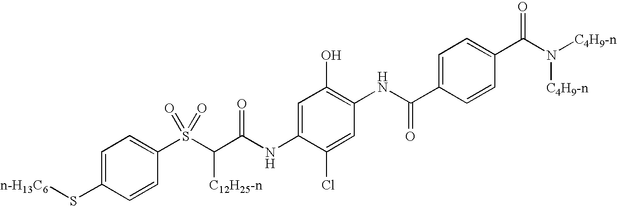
C1=C(S[n-H13C6])C=CC(S(C(C(NC2=CC(O)=C(NC(C3=CC=C(C(N([C4H9-n])[C4H9-n])=O)C=C3)=O)C=C2Cl)=O)[C12H25-n])(=O)=O)=C1
